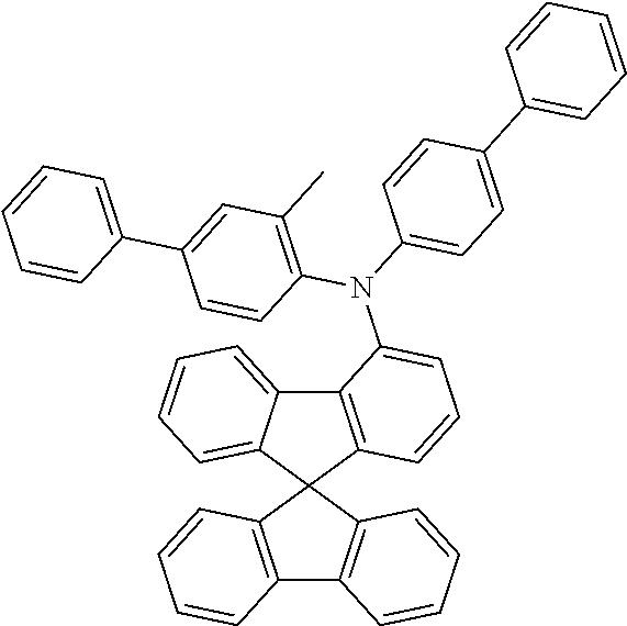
C12=C(C=CC=C1)C1(C3=C2C=CC=C3)C2=C(C3=CC=CC=C31)C(N(C1=CC=C(C3=CC=CC=C3)C=C1)C1=C(C)C=C(C3=CC=CC=C3)C=C1)=CC=C2
